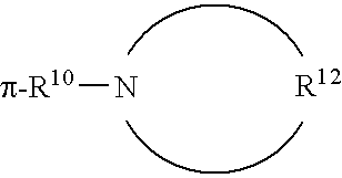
[p-R10]N
